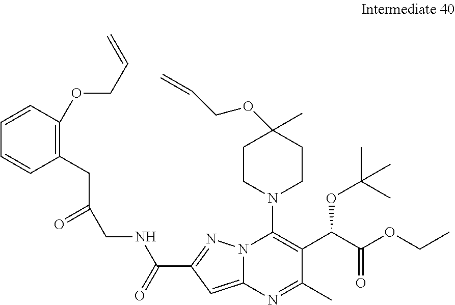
C(C1=NN2C(=C1)N=C(C)C(C(C(OCC)=O)OC(C)(C)C)=C2N1CCC(OCC=C)(C)CC1)(=O)NCC(=O)CC1=C(OCC=C)C=CC=C1
